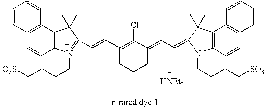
C12=C(C3=C(C=C1)C=CC=C3)C(C)(C)C(C=CC1=C(Cl)C(=CC=C3N(CCCC[SO3-])C4=C(C5=C(C=C4)C=CC=C5)C3(C)C)CCC1)=N2CCCC[-O3S]
